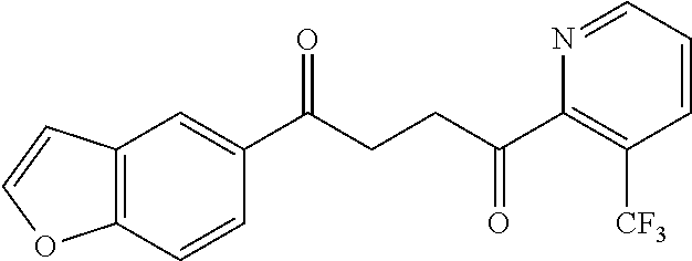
C1(C(CCC(C2=C([CF3])C=CC=N2)=O)=O)=CC2=C(C=C1)OC=C2
